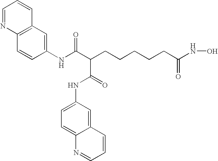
C(CCCCC(NO)=O)C(C(NC1=CC2=C(C=C1)N=CC=C2)=O)C(NC1=CC=C2C(=C1)C=CC=N2)=O
